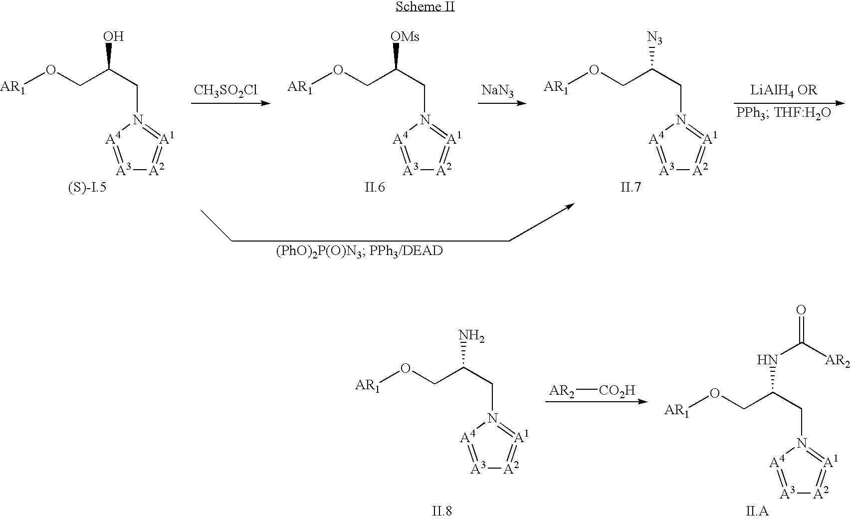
O(CC(CN1=[A1]=[A2][A3]=[A4]1)NC([AR2])=O)[AR1].O(CC(CN1=[A1]=[A2][A3]=[A4]1)N)[AR1].[AR2][CO2H].O(CC(CN1=[A1]=[A2][A3]=[A4]1)O)[AR1].[CH3SO2Cl].O(CC(CN1=[A1]=[A2][A3]=[A4]1)[OMs])[AR1].[NaN3].O(CC(CN1=[A1]=[A2][A3]=[A4]1)[N3])[AR1]
